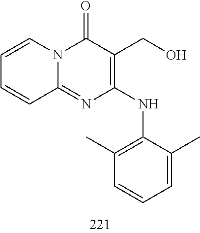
C1=CC=CC2=NC(NC3=C(C)C=CC=C3C)=C(CO)C(=O)N12
